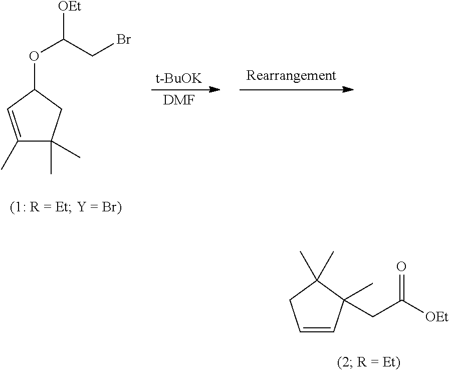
C1(C)=CC(OC(CBr)[OEt])CC1(C)C.[t-BuOK].[DMF].C1=CC(C)(CC([OEt])=O)C(C)(C)C1
